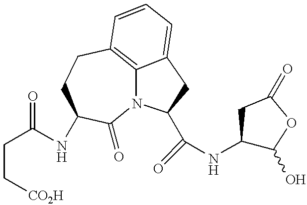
C(C(=O)NC1CCC2=C3N(C1=O)C(C(=O)NC1C(O)OC(=O)C1)CC3=CC=C2)C[CO2H]
